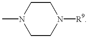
C1CN([R9])CCN1C
